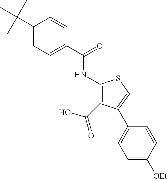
C1(C(C)(C)C)=CC=C(C(=O)NC2=C(C(O)=O)C(C3=CC=C([OEt])C=C3)=CS2)C=C1
